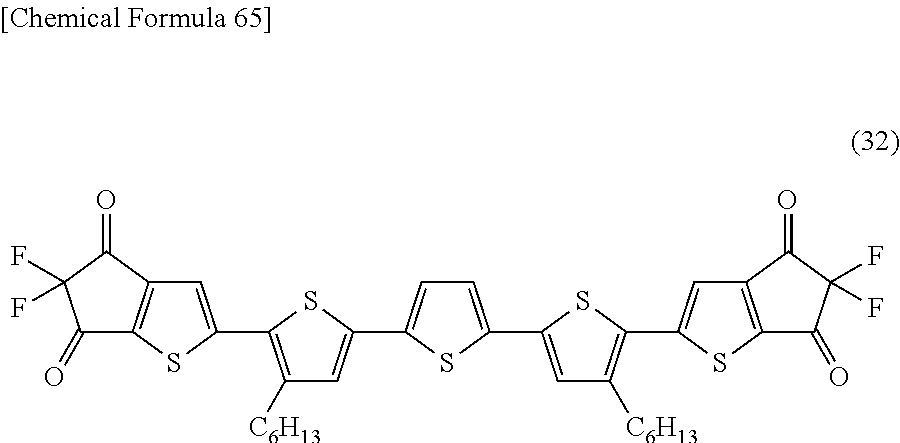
C1(=O)C2=C(C(=O)C1(F)F)C=C(C1=C([C6H13])C=C(C3=CC=C(C4=CC([C6H13])=C(C5=CC6=C(S5)C(=O)C(F)(F)C6=O)S4)S3)S1)S2
